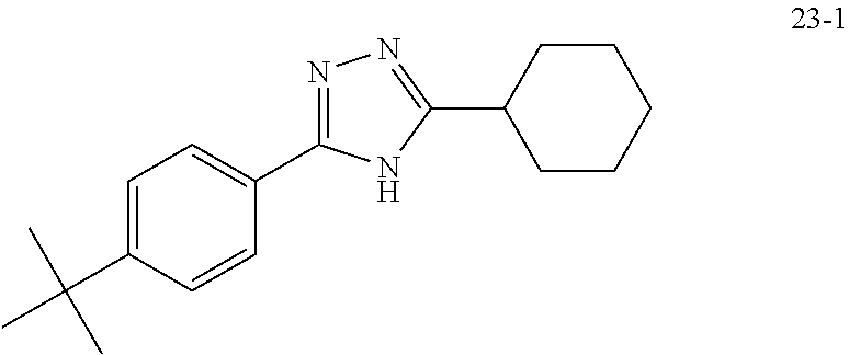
C1=C(C(C)(C)C)C=CC(C2=NN=C(C3CCCCC3)N2)=C1
